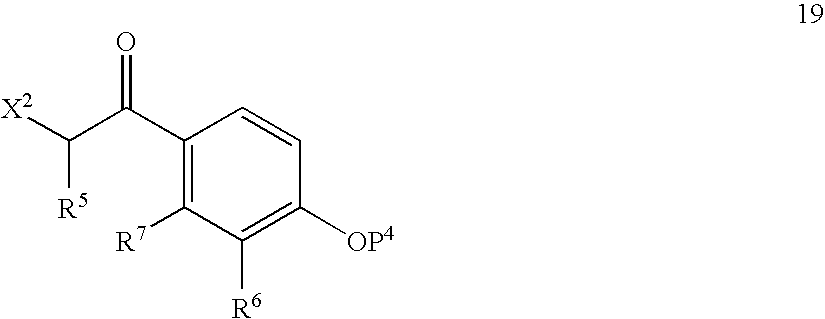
C1(C(C([X2])[R5])=O)=C([R7])C([R6])=C([OP4])C=C1
